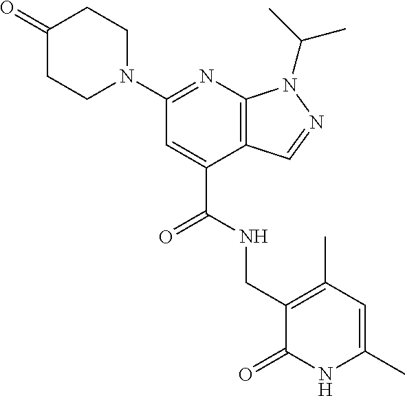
C(C1=CC(N2CCC(=O)CC2)=NC2=C1C=NN2C(C)C)(NCC1=C(C)C=C(C)NC1=O)=O
